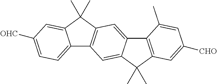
C12=CC=C([OHC])C=C1C(C)(C)C1=C2C=C2C(=C1)C1=C(C2(C)C)C=C([CHO])C=C1C
